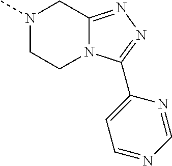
N1(C)CCN2C(=NN=C2C2=CC=NC=N2)C1
